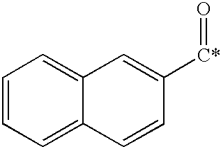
C12=CC=CC=C1C=CC([C*]=O)=C2
